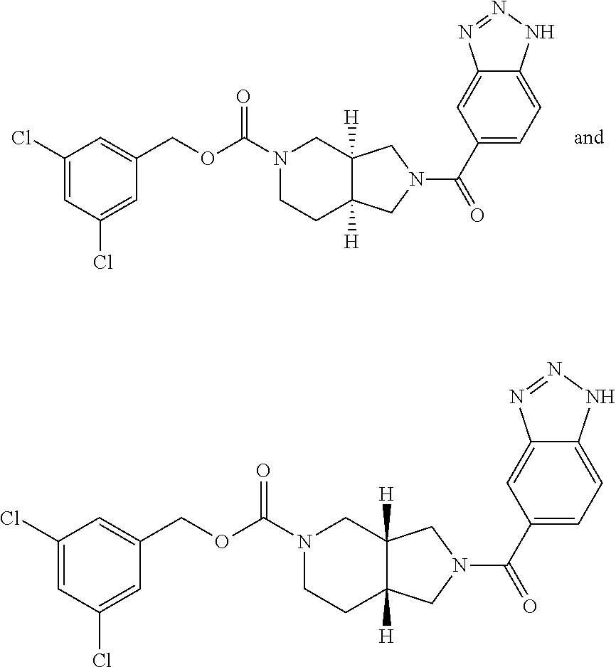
C1(Cl)=CC(Cl)=CC(COC(=O)N2CCC3([H])C([H])(C2)CN(C(C2=CC=C4C(=C2)N=NN4)=O)C3)=C1.C1(Cl)=CC(Cl)=CC(COC(=O)N2CCC3([H])C([H])(C2)CN(C(C2=CC=C4C(=C2)N=NN4)=O)C3)=C1
